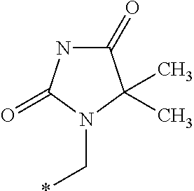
C1(=O)NC(=O)N(C*)C1(C)C
